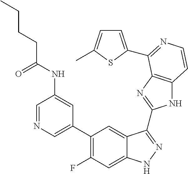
C1=C(C2=C(F)C=C3C(=C2)C(C2=NC4=C(N2)C=CN=C4C2=CC=C(C)S2)=NN3)C=C(NC(CCCC)=O)C=N1
